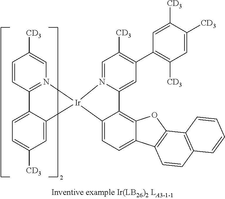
C1=CC2=N(C=C1[CD3])[Ir]1(C3=CC([CD3])=CC=C23)N2=CC([CD3])=C(C3=C([CD3])C=C([CD3])C([CD3])=C3)C=C2C2=C3C(=CC=C12)C1=C(O3)C2=C(C=C1)C=CC=C2
